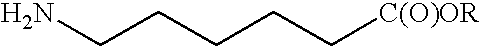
C(CCCC[C(O)OR])N
